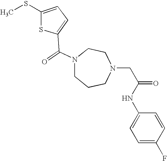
N1(C(=O)C2=CC=C(SC)S2)CCCN(CC(=O)NC2=CC=C(F)C=C2)CC1
